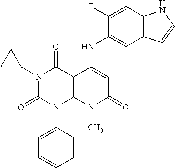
C1(NC2=CC(=O)N(C)C3=C2C(=O)N(C2CC2)C(=O)N3C2=CC=CC=C2)=CC2=C(C=C1F)NC=C2
